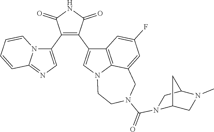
C1(C2=CN=C3N2C=CC=C3)=C(C2=CN3C4=C2C=C(F)C=C4CN(C(=O)N2C4CN(C)C(C2)C4)CC3)C(=O)NC1=O
